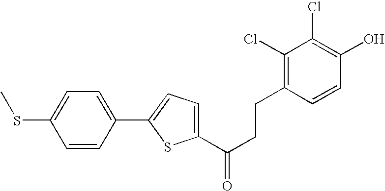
S(C1=CC=C(C2=CC=C(C(=O)CCC3=C(Cl)C(Cl)=C(O)C=C3)S2)C=C1)C
